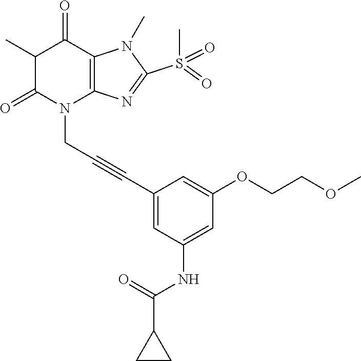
C1(C)C(=O)N(CC#CC2=CC(NC(C3CC3)=O)=CC(OCCOC)=C2)C2=C(C1=O)N(C)C(S(C)(=O)=O)=N2
